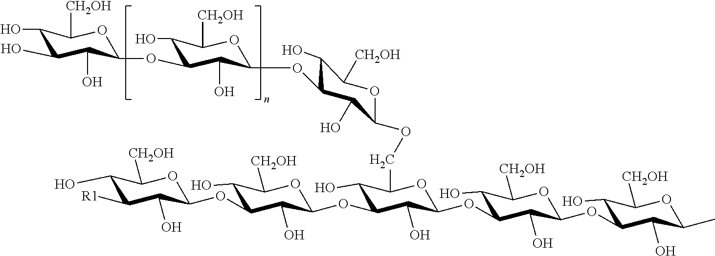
O1C(OC2C(O)C(OC3C(O)C([CH2OH])OC(OCC4C(O)C(OC5C(O)C(OC6C(O)C([R1])C(O)C([CH2OH])O6)C(O)C([CH2OH])O5)C(O)C(OC5C(O)C([CH2OH])OC(OC6C(O)C([CH2OH])OC(C)C6O)C5O)O4)C3O)OC([CH2OH])C2O)C(O)C(O)C(O)C1[CH2OH]
